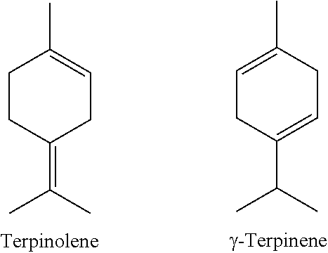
C1CC(=C(C)C)CC=C1C.C1=C(C)CC=C(C(C)C)C1
